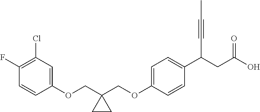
C1(OCC2(COC3=CC=C(C(CC(O)=O)C#CC)C=C3)CC2)=CC(Cl)=C(F)C=C1
